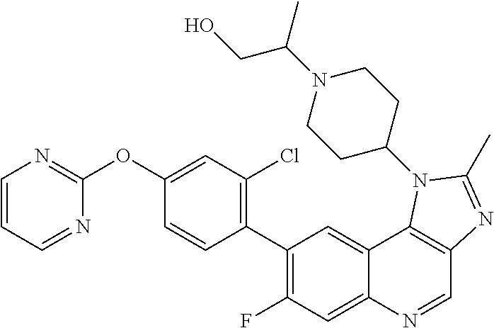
C1=CC=NC(OC2=CC(Cl)=C(C3=C(F)C=C4C(=C3)C3=C(C=N4)N=C(C)N3C3CCN(C(CO)C)CC3)C=C2)=N1
